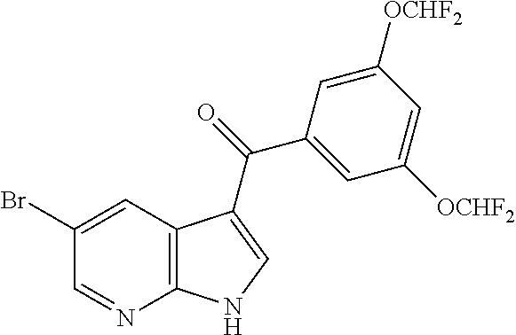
C12=C(C=C(Br)C=N1)C(C(=O)C1=CC([OCHF2])=CC([OCHF2])=C1)=CN2
